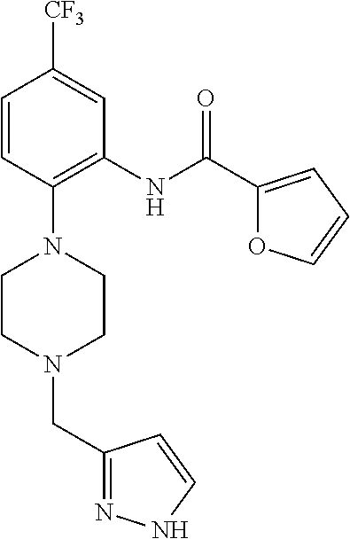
C1=CC(N2CCN(CC3=NNC=C3)CC2)=C(NC(C2=CC=CO2)=O)C=C1[CF3]
